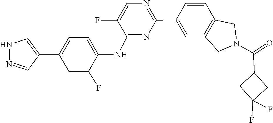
C1=CC2=C(C=C1C1=NC=C(F)C(NC3=CC=C(C4=CNN=C4)C=C3F)=N1)CN(C(C1CC(F)(F)C1)=O)C2
